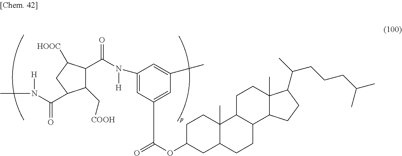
C1(C(N([H])C2=CC(C(OC3CC4C(C)(CC3)C3C(CC4)C4C(C)(CC3)C(C(C)CCCC(C)C)CC4)=O)=CC(C)=C2)=O)C(C[COOH])C(C(=O)N(C)[H])CC1[HOOC]
